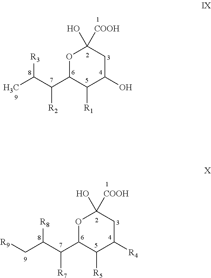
O1C(C(C(C[R9])[R8])[R7])C([R5])C(O)CC1([COOH])O.O1C(C(C(C)[R3])[R2])C([R1])C(O)CC1([COOH])O
